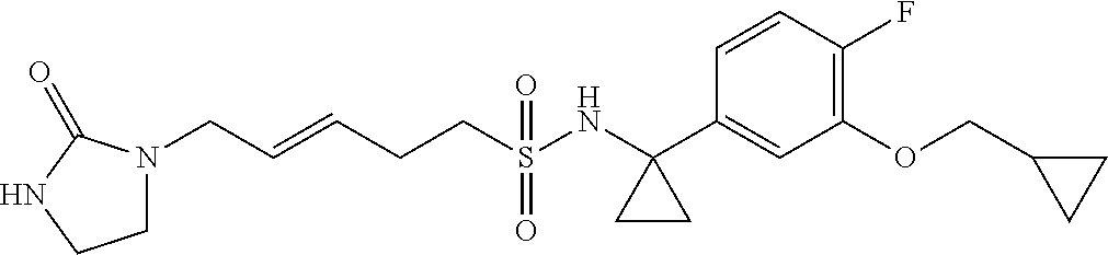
N1(CC=CCCS(NC2(C3=CC(OCC4CC4)=C(F)C=C3)CC2)(=O)=O)CCNC1=O
